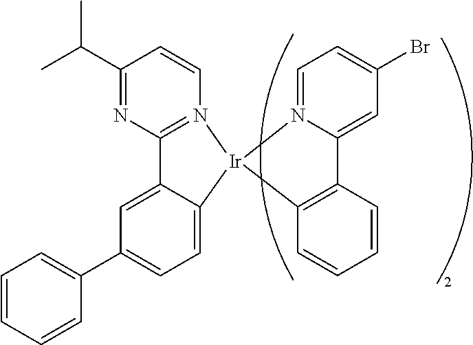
C1=CC=CC(C2=CC=C3C(=C2)C2=N(C=CC(C(C)C)=N2)[Ir]32N3=CC=C(Br)C=C3C3=C2C=CC=C3)=C1
